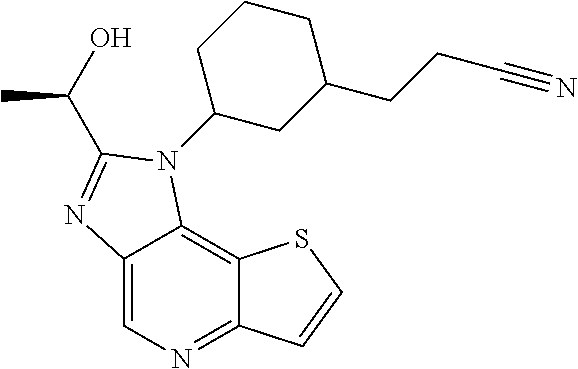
C12=CN=C3C(=C1N(C1CC(CCC#N)CCC1)C(C(O)C)=N2)SC=C3
